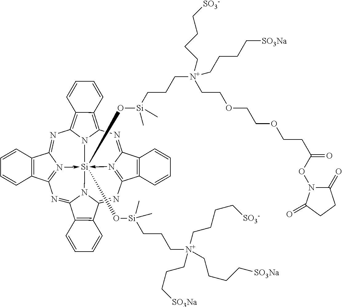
N1=C2N3->[Si]45(O[Si](CCC[N+](CCC[SO3Na])(CCCC[SO3Na])CCCC[SO3-])(C)C)(O[Si](C)(CCC[N+](CCCC[SO3-])(CCOCCOCCC(=O)ON6C(=O)CCC6=O)CCCC[SO3Na])C)-N6=C(N=C7N4C(=NC=3C3=C2C=CC=C3)C2=C7C=CC=C2)C2=C(C6=NC3=C4C(=C1N35)C=CC=C4)C=CC=C2
